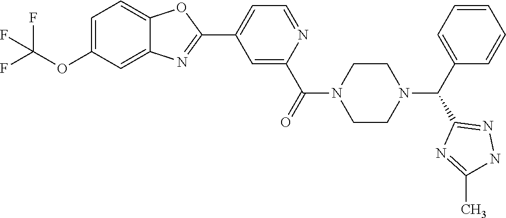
C12=CC=C(OC(F)(F)F)C=C1N=C(C1=CC=NC(C(=O)N3CCN(C(C4=CC=CC=C4)C4=NNC(C)=N4)CC3)=C1)O2
